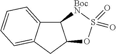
C12C3=CC=CC=C3CC1OS(=O)(=O)[BocN]2
